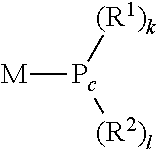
[M][Pc]([(R1)k])[(R2)l]
